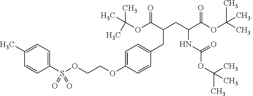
C1=C(C)C=CC(S(OCCOC2=CC=C(CC(CC(C(OC(C)(C)C)=O)NC(OC(C)(C)C)=O)C(OC(C)(C)C)=O)C=C2)(=O)=O)=C1
